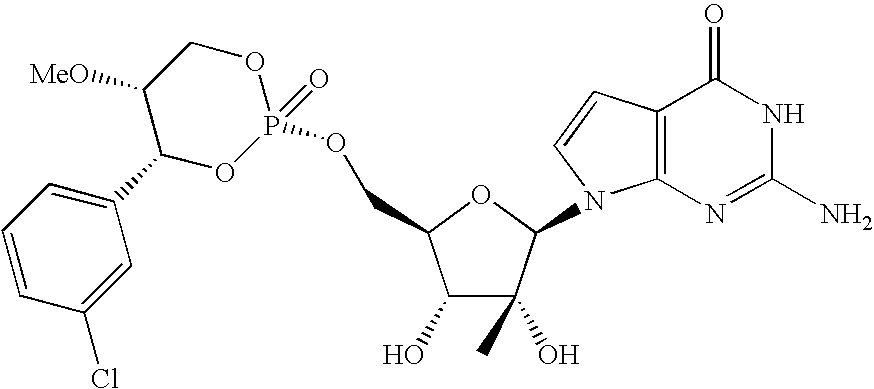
C1(O)C(O)(C)C(N2C3=C(C=C2)C(=O)NC(N)=N3)OC1COP1(=O)OCC([MeO])C(C2=CC=CC(Cl)=C2)O1
